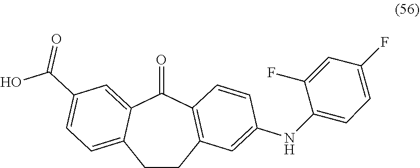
C1(F)=CC(F)=CC=C1NC1=CC2=C(C=C1)C(=O)C1=CC(C(O)=O)=CC=C1CC2
